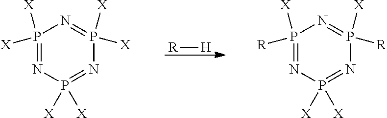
P1([X])([X])=NP([X])([X])=NP([X])([X])=N1.[R][H].P1([R])([X])=NP([X])([X])=NP([R])([X])=N1
